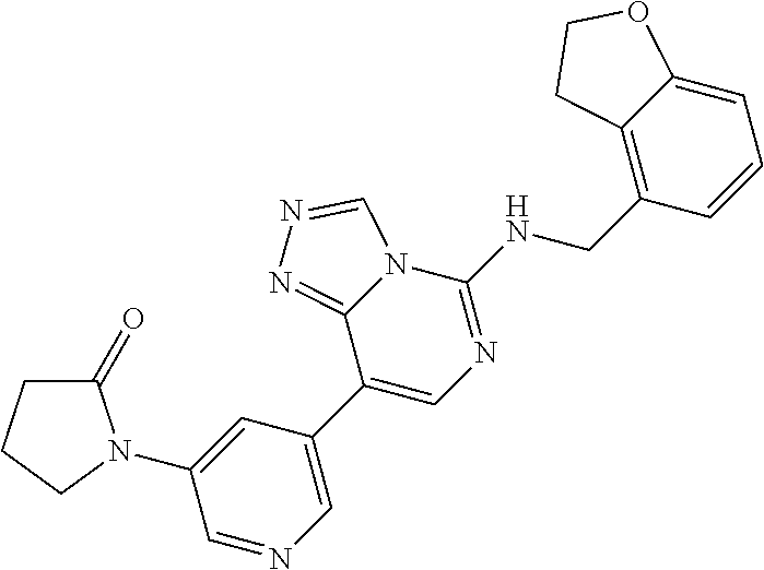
C1(C2=CN=C(NCC3=C4C(=CC=C3)OCC4)N3C2=NN=C3)=CN=CC(N2C(=O)CCC2)=C1
